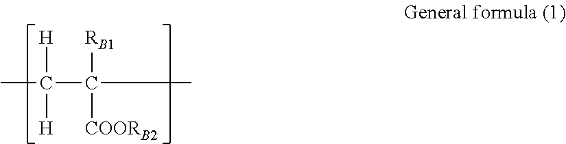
C(C(C)([RB1])[COORB2])(C)([H])[H]
